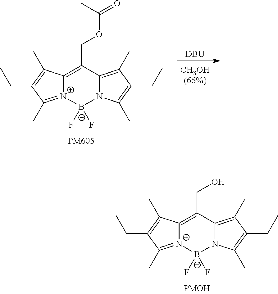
[DBU].C12=C(COC(=O)C)C3=C(C)C(CC)=C(C)N3[B-](F)(F)[N+]1=C(C)C(CC)=C2C.C12=C(CO)C3=C(C)C(CC)=C(C)N3[B-](F)(F)[N+]1=C(C)C(CC)=C2C
